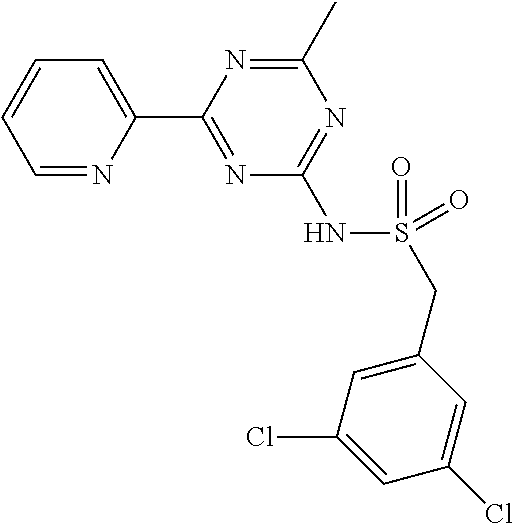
C1=NC(C2=NC(NS(=O)(CC3=CC(Cl)=CC(Cl)=C3)=O)=NC(C)=N2)=CC=C1
